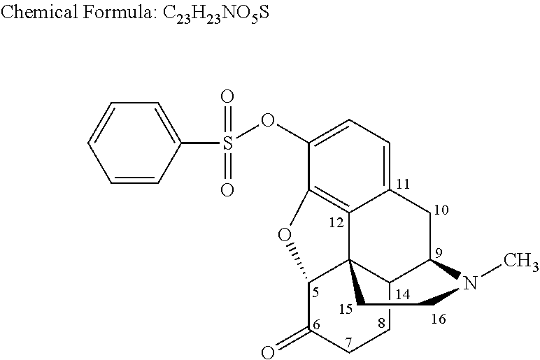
C1(OS(=O)(C2=CC=CC=C2)=O)=CC=C2C3=C1OC1C34C(C(C2)N(C)CC4)CCC1=O
